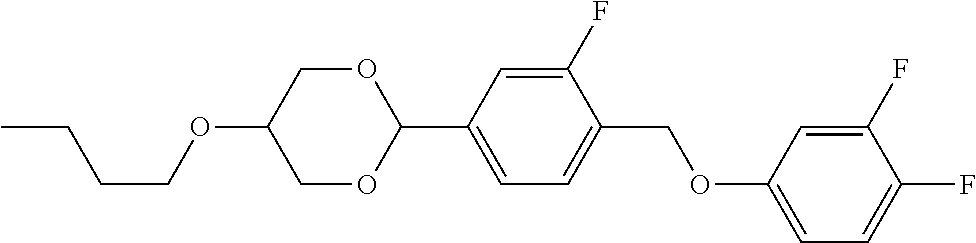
C(OC1COC(C2=CC=C(COC3=CC=C(F)C(F)=C3)C(F)=C2)OC1)CCC
